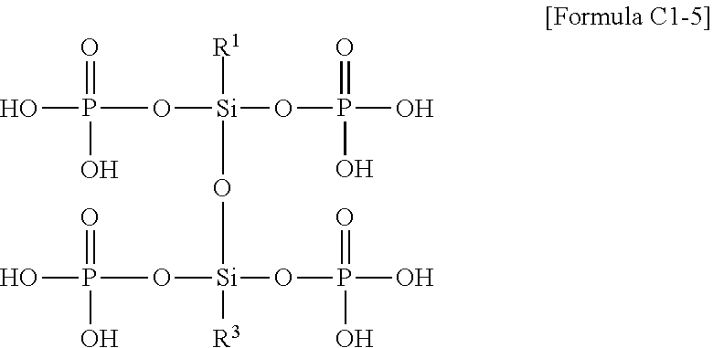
OP(O[Si](OP(O)(=O)O)([R1])O[Si](OP(O)(O)=O)(OP(O)(=O)O)[R3])(O)=O
